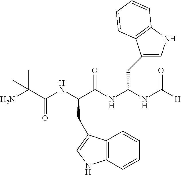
C12=C(C=CC=C1)NC=C2CC(C(NC(NC([H])=O)CC1=CNC2=C1C=CC=C2)=O)NC(=O)C(N)(C)C
